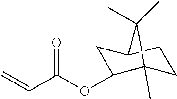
O=C(C=C)OC1CC2CCC1(C)C2(C)C
